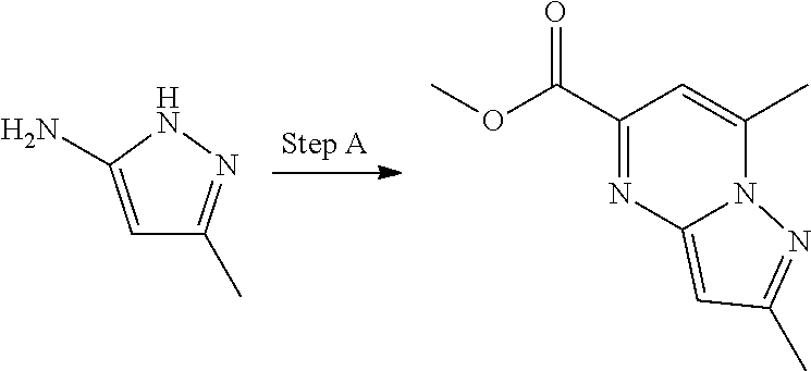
C1=C(N)NN=C1C.C1(C(OC)=O)=NC2=CC(C)=NN2C(C)=C1
